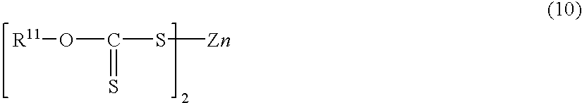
[R11]OC(S[Zn])=S
